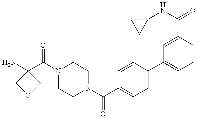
C1(N)(C(=O)N2CCN(C(=O)C3=CC=C(C4=CC=CC(C(NC5CC5)=O)=C4)C=C3)CC2)COC1
